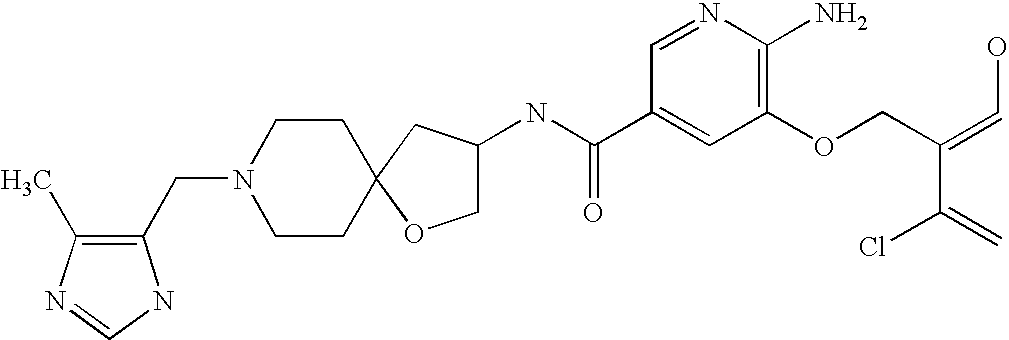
C1(CN2CCC3(CC2)OCC(NC(C2=CC(OCC(=CO)C(=C)Cl)=C(N)N=C2)=O)C3)=C(C)N=CN1
